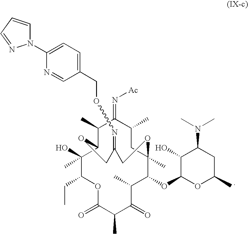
C1(C)C(=N[Ac])C(C)CC2(C)C(OC3OC(C)CC(N(C)C)C3O)C(C)C(=O)C(C)C(=O)OC(CC)C(C)(O)C1OCC(=NOCC1=CC=C(N3C=CC=N3)N=C1)CO2
